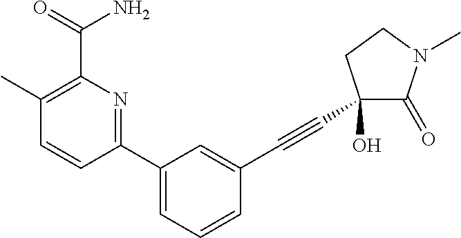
C1(C)=C(C(=O)N)N=C(C2=CC=CC(C#CC3(O)C(=O)N(C)CC3)=C2)C=C1
